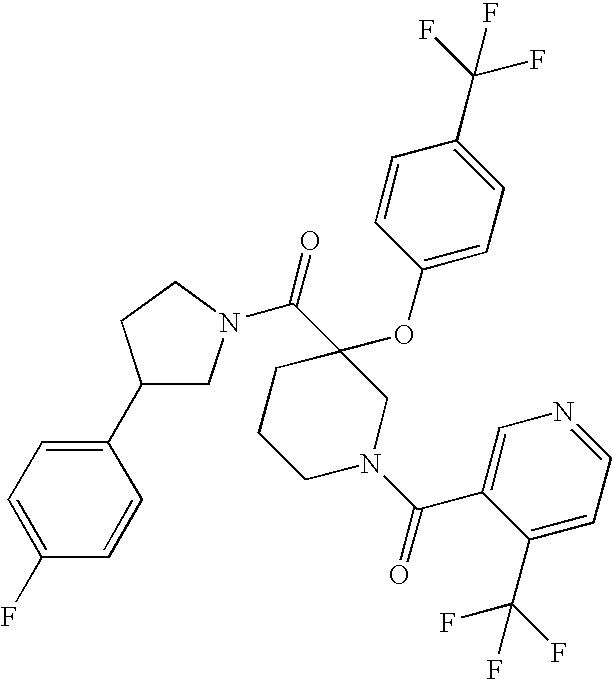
C1(C2=CC=C(F)C=C2)CN(C(=O)C2(OC3=CC=C(C(F)(F)F)C=C3)CCCN(C(=O)C3=CN=CC=C3C(F)(F)F)C2)CC1
